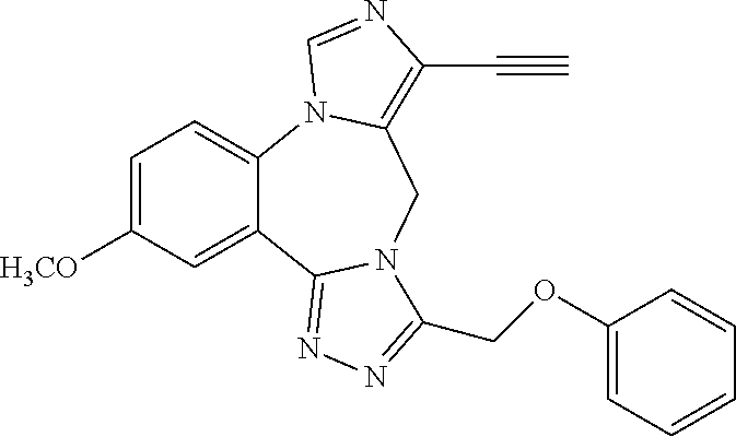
C1=C([H3CO])C=C2C(=C1)N1C(=C(C#C)N=C1)CN1C2=NN=C1COC1=CC=CC=C1
